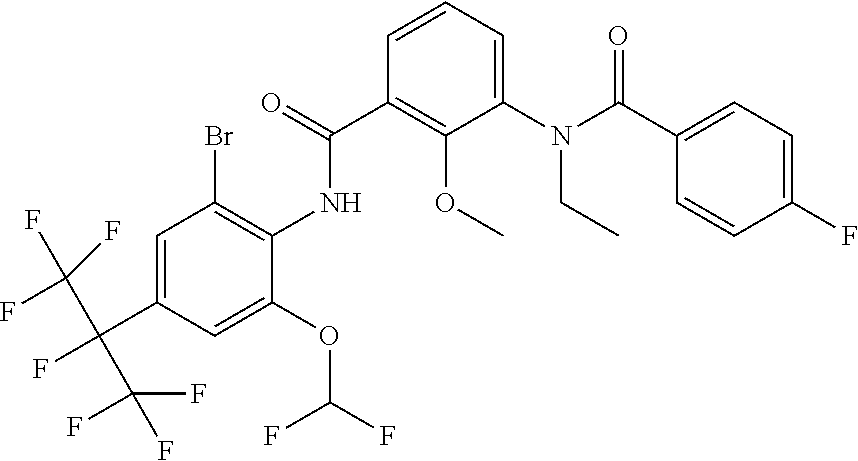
C1=CC=C(N(C(C2=CC=C(F)C=C2)=O)CC)C(OC)=C1C(=O)NC1=C(Br)C=C(C(F)(C(F)(F)F)C(F)(F)F)C=C1OC(F)F
